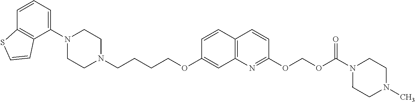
C1=CC2=C(C(N3CCN(CCCCOC4=CC5=C(C=C4)C=CC(OCOC(N4CCN(C)CC4)=O)=N5)CC3)=C1)C=CS2
